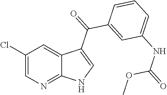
C1(Cl)=CN=C2C(=C1)C(C(=O)C1=CC(NC(=O)OC)=CC=C1)=CN2
